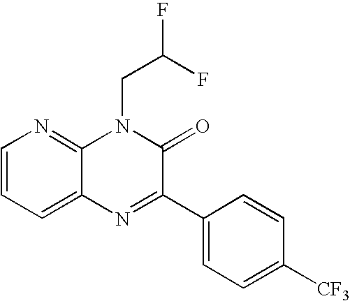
C1=CC=C2C(=N1)N(CC(F)F)C(=O)C(C1=CC=C([CF3])C=C1)=N2
